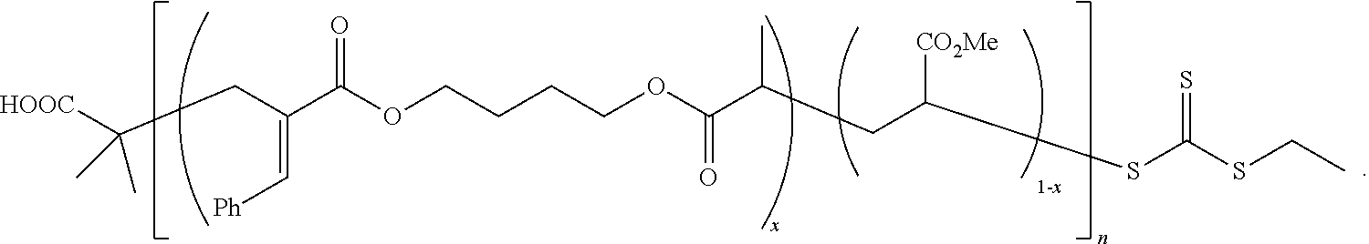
[HOOC]C(CC(C(OCCCCOC(C(C)CC(SC(SCC)=S)[CO2Me])=O)=O)=C[Ph])(C)C
